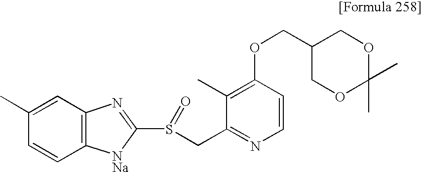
C1(C)=C(OCC2COC(C)(C)OC2)C=CN=C1CS(C1=NC2=C(C=CC(C)=C2)[NNa]1)=O
